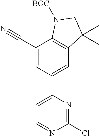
C1=NC(Cl)=NC(C2=CC3=C(C(C#N)=C2)N([BOC])CC3(C)C)=C1
